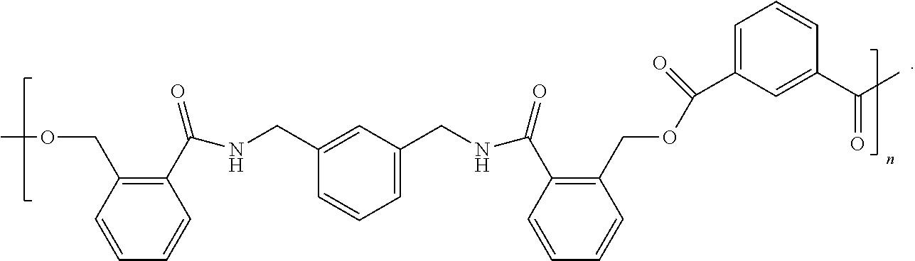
C1(C(=O)NCC2=CC(CNC(C3=C(COC(C4=CC=CC(C(C)=O)=C4)=O)C=CC=C3)=O)=CC=C2)=C(COC)C=CC=C1
